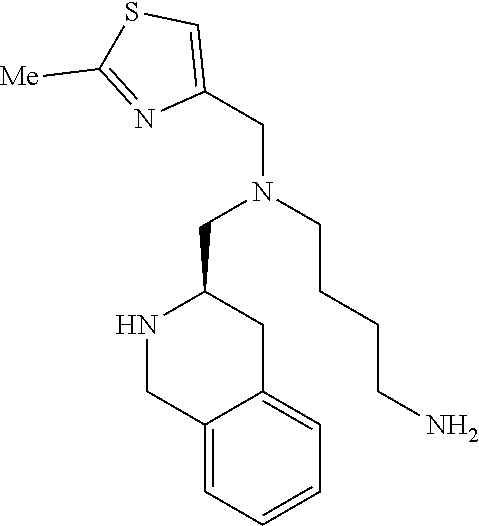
C1(CN(CC2NCC3=CC=CC=C3C2)CCCCN)=CSC([Me])=N1
